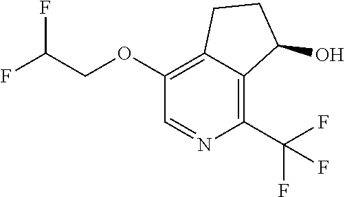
O(C1=C2C(=C(C(F)(F)F)N=C1)C(O)CC2)CC(F)F
